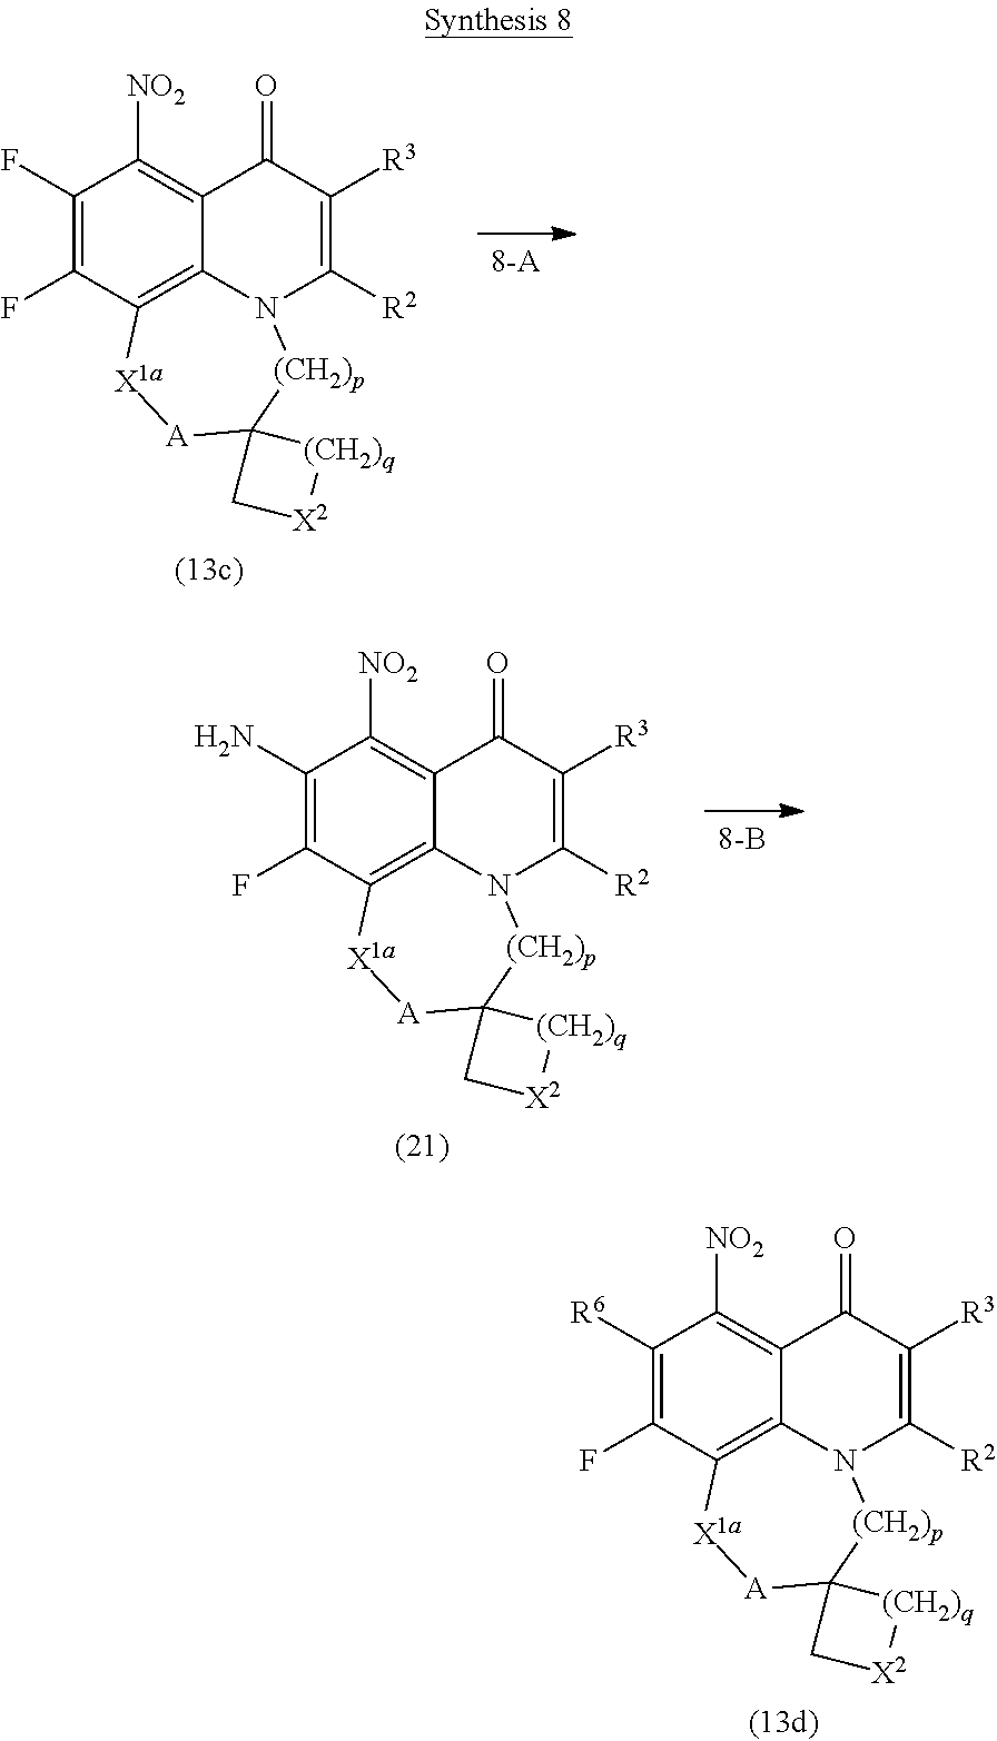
C1(F)=C(F)C2=C3C(=C1[NO2])C(=O)C([R3])=C([R2])N3[(CH2)p]C1([A][X1a]2)C[X2][(CH2)q]1.C1(N)=C(F)C2=C3C(=C1[NO2])C(=O)C([R3])=C([R2])N3[(CH2)p]C1([A][X1a]2)C[X2][(CH2)q]1.C1([R6])=C(F)C2=C3C(=C1[NO2])C(=O)C([R3])=C([R2])N3[(CH2)p]C1([A][X1a]2)C[X2][(CH2)q]1
